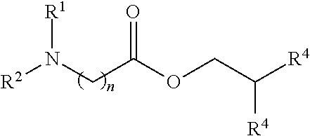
[R2]N(CC(OCC([R4])[R4])=O)[R1]
